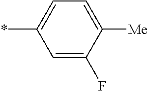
*C1=CC=C([Me])C(F)=C1
